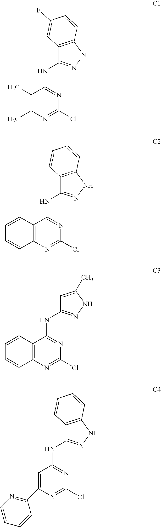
C12=C(NN=C1NC1=NC(Cl)=NC(C)=C1C)C=CC(F)=C2.C12=C(NN=C1NC1=NC(Cl)=NC3=C1C=CC=C3)C=CC=C2.C1=C(C)NN=C1NC1=NC(Cl)=NC2=C1C=CC=C2.C12=C(NN=C1NC1=NC(Cl)=NC(C3=NC=CC=C3)=C1)C=CC=C2
